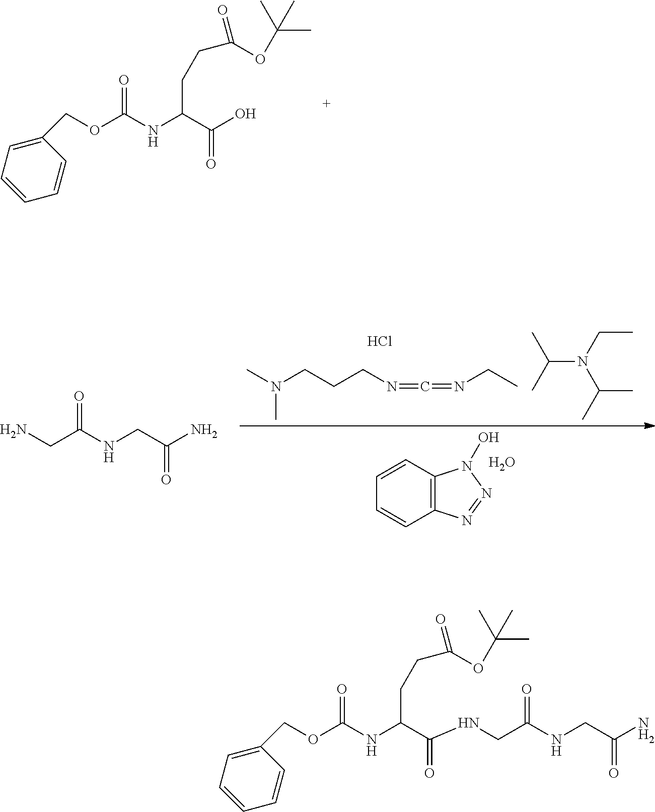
C(OC(NC(C(O)=O)CCC(OC(C)(C)C)=O)=O)C1=CC=CC=C1.C12=C(C=CC=C1)N(O)N=N2.O.CN(CCCN=C=NCC)C.Cl.C(N(CC)C(C)C)(C)C.NCC(NCC(N)=O)=O.C(OC(NC(CCC(OC(C)(C)C)=O)C(=O)NCC(NCC(N)=O)=O)=O)C1=CC=CC=C1
